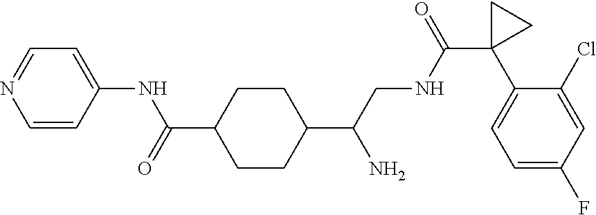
C1(C(CNC(C2(C3=CC=C(F)C=C3Cl)CC2)=O)N)CCC(C(=O)NC2=CC=NC=C2)CC1
